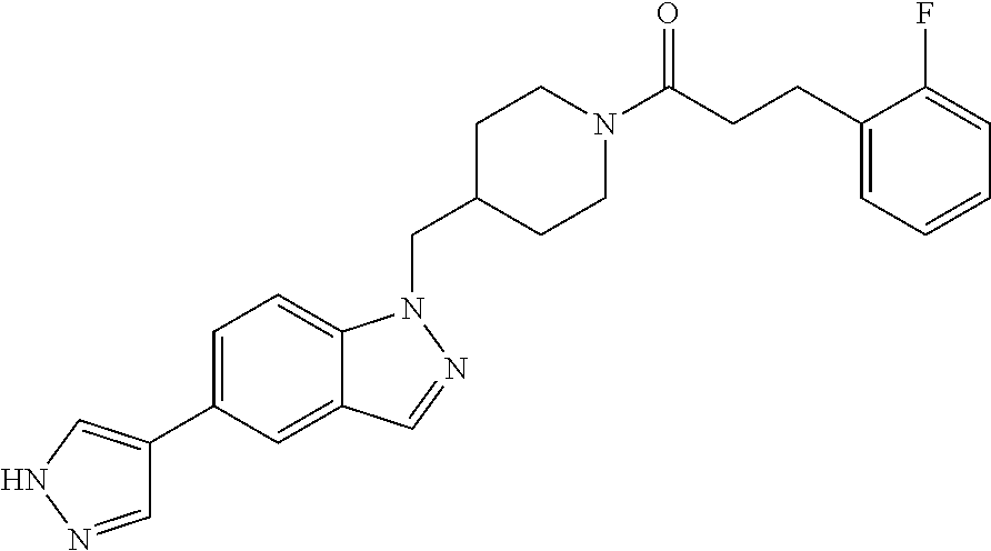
C1=NNC=C1C1=CC=C2C(=C1)C=NN2CC1CCN(C(CCC2=CC=CC=C2F)=O)CC1
